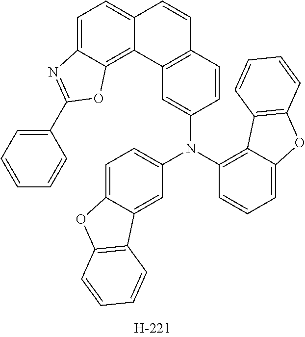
C1(N(C2=C3C(=CC=C2)OC2=C3C=CC=C2)C2=CC=C3C(=C2)C2=C(O3)C=CC=C2)=CC2=C(C=C1)C=CC1=CC=C3C(=C21)OC(C1=CC=CC=C1)=N3
